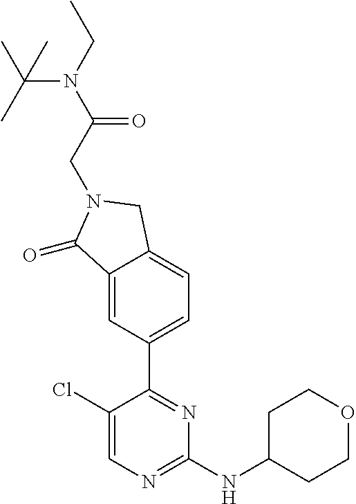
C1CC(NC2=NC=C(Cl)C(C3=CC=C4C(=C3)C(=O)N(CC(=O)N(CC)C(C)(C)C)C4)=N2)CCO1
